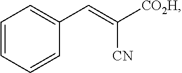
C1=CC=CC(C=C([CO2H])[CN])=C1
